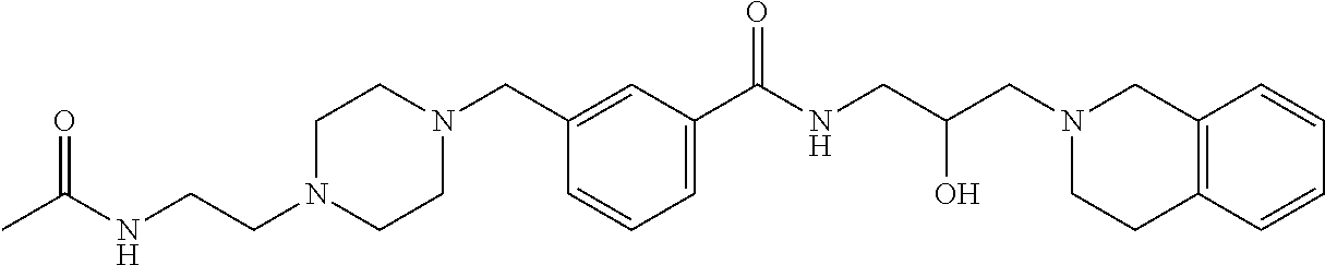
C1=C(C(NCC(CN2CC3=C(CC2)C=CC=C3)O)=O)C=C(CN2CCN(CCNC(C)=O)CC2)C=C1
